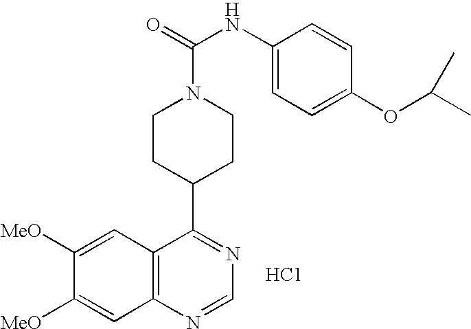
C1CC(C2=NC=NC3=C2C=C([MeO])C([MeO])=C3)CCN1C(=O)NC1=CC=C(OC(C)C)C=C1.[HC1]
